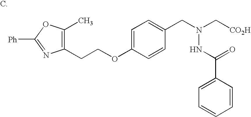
C1(CCOC2=CC=C(CN(C[CO2H])NC(C3=CC=CC=C3)=O)C=C2)=C(C)OC([Ph])=N1
